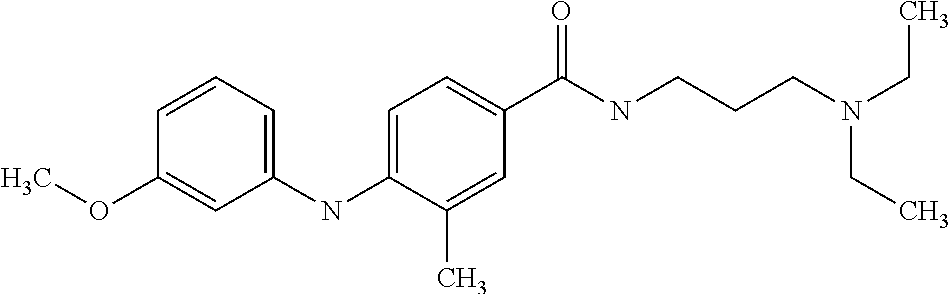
COC1=CC(NC2=CC=C(C(NCCCN(CC)CC)=O)C=C2C)=CC=C1
